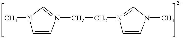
CN1C=CN(CCN2=CN(C)C=C2)=C1
